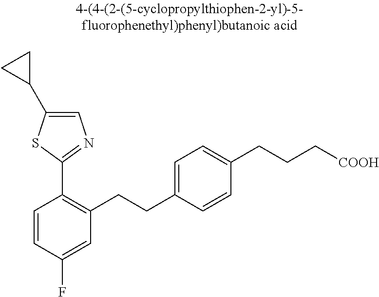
C1(C2=CN=C(C3=C(CCC4=CC=C(CCC[COOH])C=C4)C=C(F)C=C3)S2)CC1
